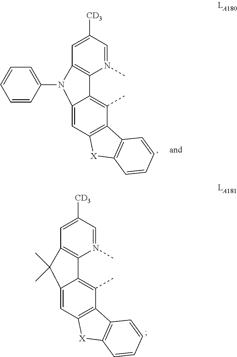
C12=CC3=C(C(C)=C1C1=C(C=C([CD3])C=N1C)C2(C)C)C1=C([X]3)C=CC=C1.C12=CC3=C(C(C)=C1C1=C(C=C([CD3])C=N1C)N2C1=CC=CC=C1)C1=C([X]3)C=CC=C1
